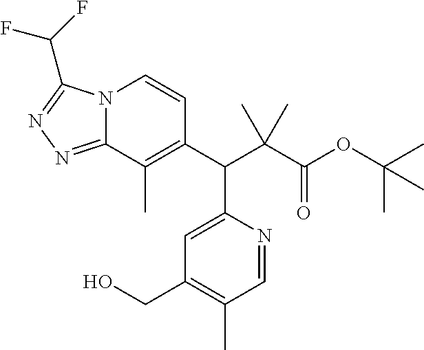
C1(C(C(C(OC(C)(C)C)=O)(C)C)C2=CC(CO)=C(C)C=N2)=C(C)C2=NN=C(C(F)F)N2C=C1
